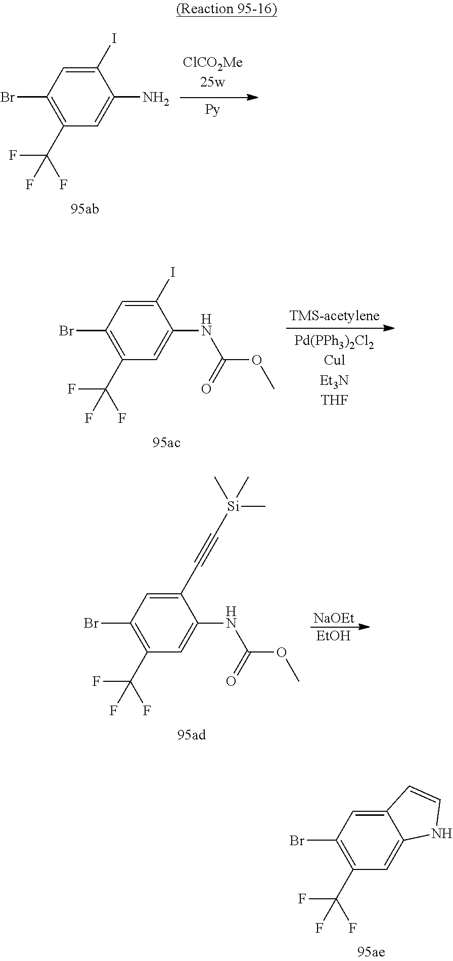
C12=CC(Br)=C(C(F)(F)F)C=C1NC=C2.C1(I)=CC(Br)=C(C(F)(F)F)C=C1N.C1(I)=CC(Br)=C(C(F)(F)F)C=C1NC(OC)=O.C1(C#C[Si](C)(C)C)=CC(Br)=C(C(F)(F)F)C=C1NC(OC)=O.[NaOEt].[EtOH]
